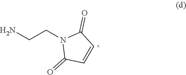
NCCN1C(=O)C=CC1=O
